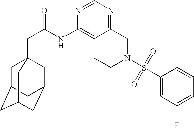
C1C2CC3CC(CC1(CC(=O)NC1=C4C(=NC=N1)CN(S(C1=CC(F)=CC=C1)(=O)=O)CC4)C3)C2
